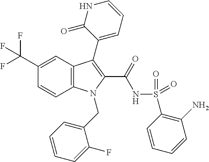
C1(C(F)(F)F)=CC2=C(C=C1)N(CC1=CC=CC=C1F)C(C(=O)NS(=O)(=O)C1=C(N)C=CC=C1)=C2C1=CC=CNC1=O
